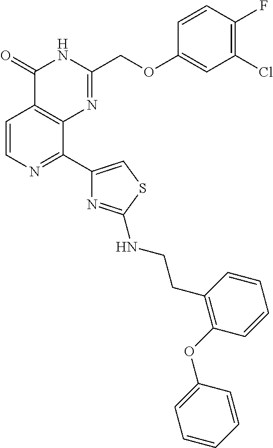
C1=CN=C(C2=CSC(NCCC3=C(OC4=CC=CC=C4)C=CC=C3)=N2)C2=C1C(=O)NC(COC1=CC(Cl)=C(F)C=C1)=N2
